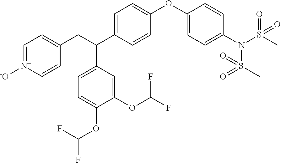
C1=C(C(CC2=CC=[N+]([-O])C=C2)C2=CC=C(OC(F)F)C(OC(F)F)=C2)C=CC(OC2=CC=C(N(S(C)(=O)=O)S(C)(=O)=O)C=C2)=C1
